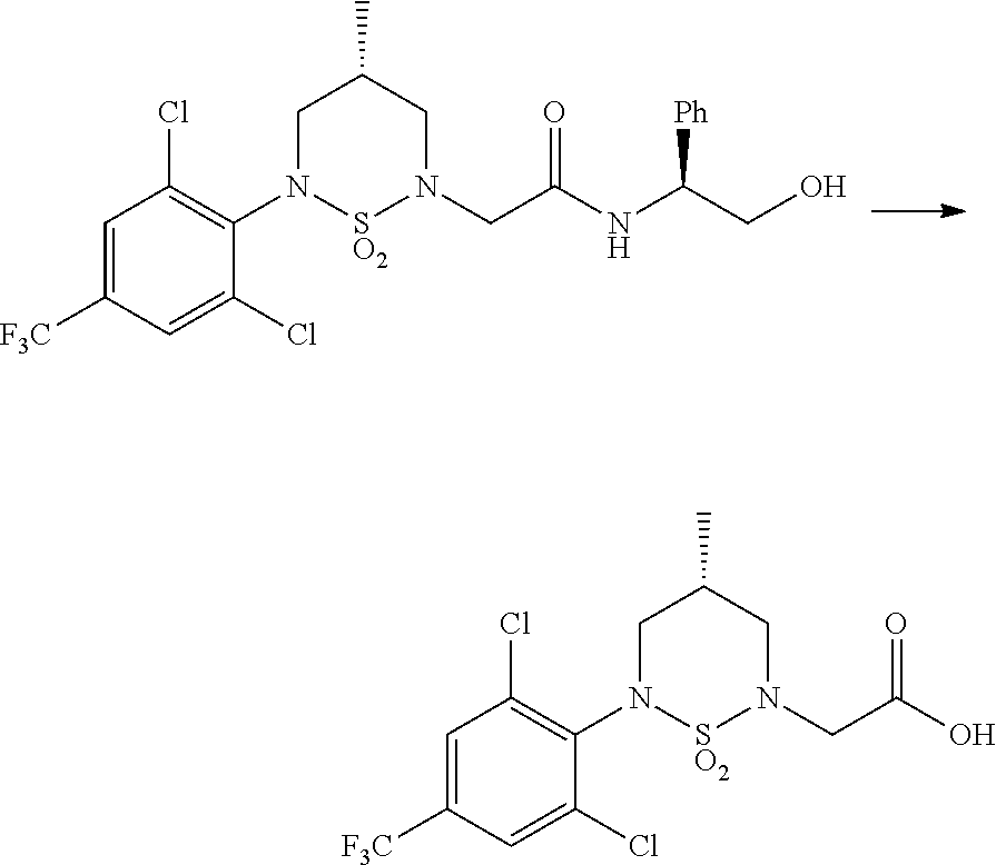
[SO2]1N(CC(=O)O)CC(C)CN1C1=C(Cl)C=C([F3C])C=C1Cl.[SO2]1N(CC(=O)NC(CO)[Ph])CC(C)CN1C1=C(Cl)C=C([F3C])C=C1Cl
